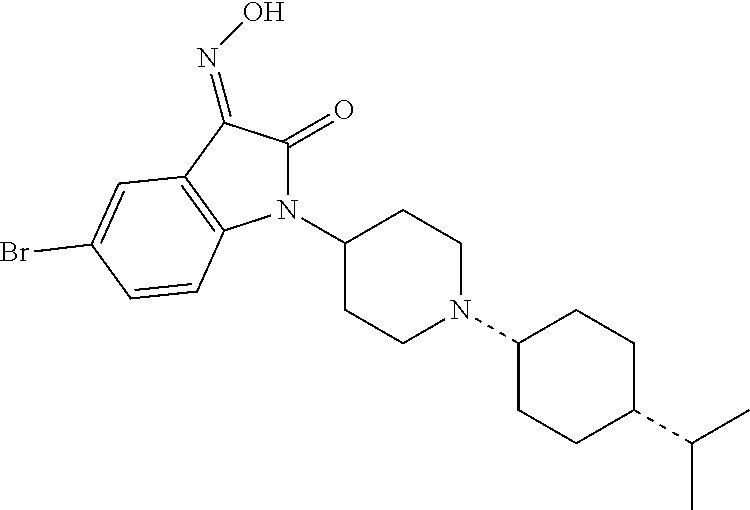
C1(=O)C(=NO)C2=C(C=CC(Br)=C2)N1C1CCN(C2CCC(C(C)C)CC2)CC1
